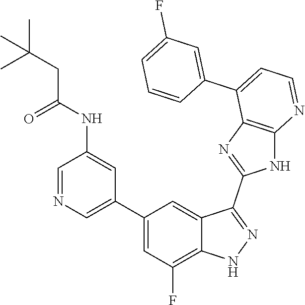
C1=NC=C(C2=CC(F)=C3C(=C2)C(C2=NC4=C(N2)N=CC=C4C2=CC(F)=CC=C2)=NN3)C=C1NC(CC(C)(C)C)=O
